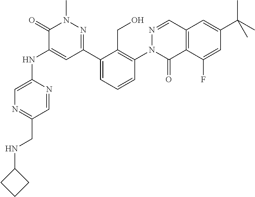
C1=NC(NC2=CC(C3=CC=CC(N4C(=O)C5=C(C=N4)C=C(C(C)(C)C)C=C5F)=C3CO)=NN(C)C2=O)=CN=C1CNC1CCC1
